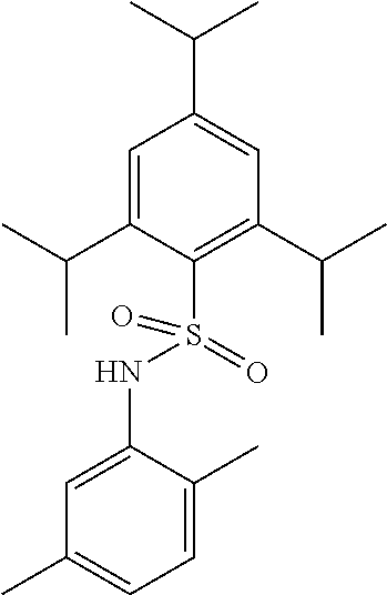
C1=C(C(C)C)C(S(NC2=CC(C)=CC=C2C)(=O)=O)=C(C(C)C)C=C1C(C)C
